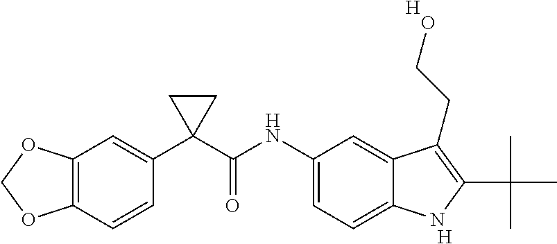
[H].C12=C(C=CC(C3(C(NC4=CC=C5C(=C4)C(CCO)=C(C(C)(C)C)N5)=O)CC3)=C1)OCO2.[H]
